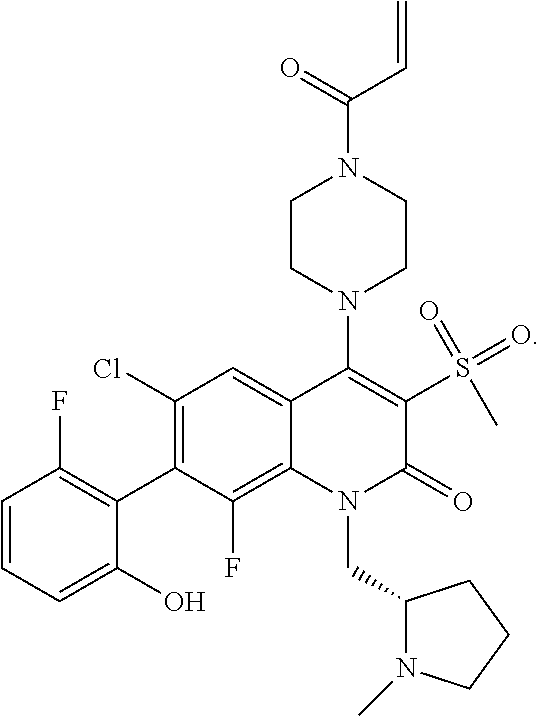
C1=CC=C(O)C(C2=C(Cl)C=C3C(=C2F)N(CC2N(C)CCC2)C(=O)C(S(C)(=O)=O)=C3N2CCN(C(=O)C=C)CC2)=C1F
